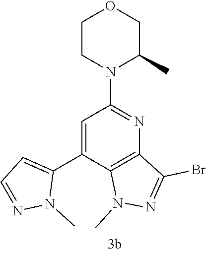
C1=C(C2=CC=NN2C)C2=C(N=C1N1C(C)COCC1)C(Br)=NN2C
